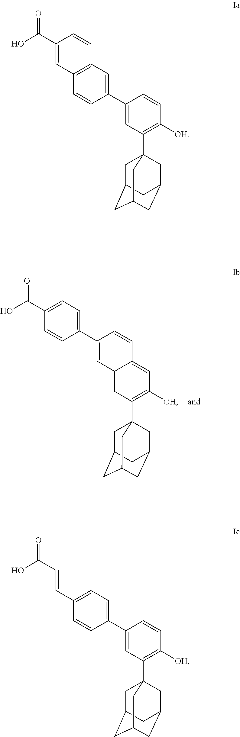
C1C2CC3CC(CC1(C1=C([OH])C=C4C(=C1)C=C(C1=CC=C(C(O)=O)C=C1)C=C4)C3)C2.C1C2CC3CC(CC1(C1=C([OH])C=CC(C4=CC5=C(C=C4)C=C(C(O)=O)C=C5)=C1)C3)C2.C1C2CC3CC(CC1(C1=C([OH])C=CC(C4=CC=C(C=CC(O)=O)C=C4)=C1)C3)C2
